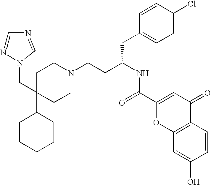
C1CCCCC1C1(CN2N=CN=C2)CCN(CCC(NC(=O)C2=CC(=O)C3=C(O2)C=C(O)C=C3)CC2=CC=C(Cl)C=C2)CC1
